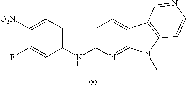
C12=NC(NC3=CC=C([O2N])C(F)=C3)=CC=C1C1=C(N2C)C=CN=C1
